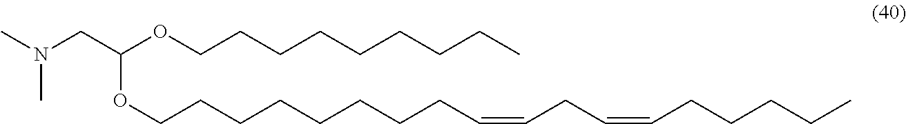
C(C(OCCCCCCCCC)OCCCCCCCCC=CCC=CCCCCC)N(C)C
